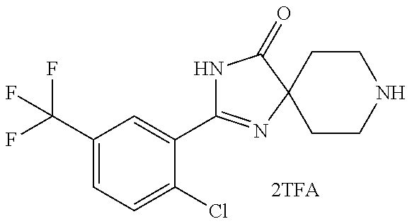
N1C(C2=CC(C(F)(F)F)=CC=C2Cl)=NC2(C1=O)CCNCC2
